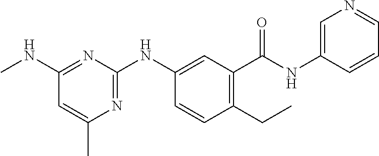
C1(NC)=NC(NC2=CC(C(NC3=CN=CC=C3)=O)=C(CC)C=C2)=NC(C)=C1
